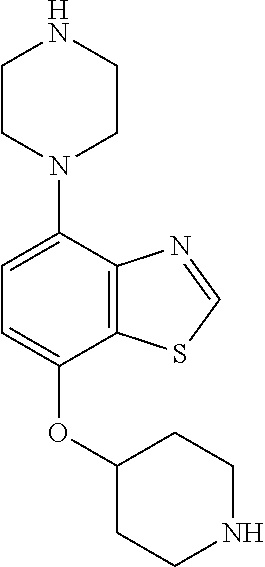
C1=C(N2CCNCC2)C2=C(C(OC3CCNCC3)=C1)SC=N2
